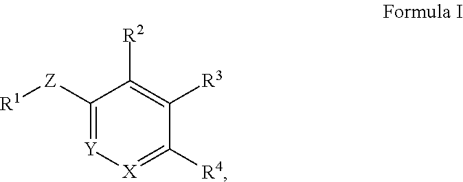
C1([Z][R1])=[Y][X]=C([R4])C([R3])=C1[R2]
